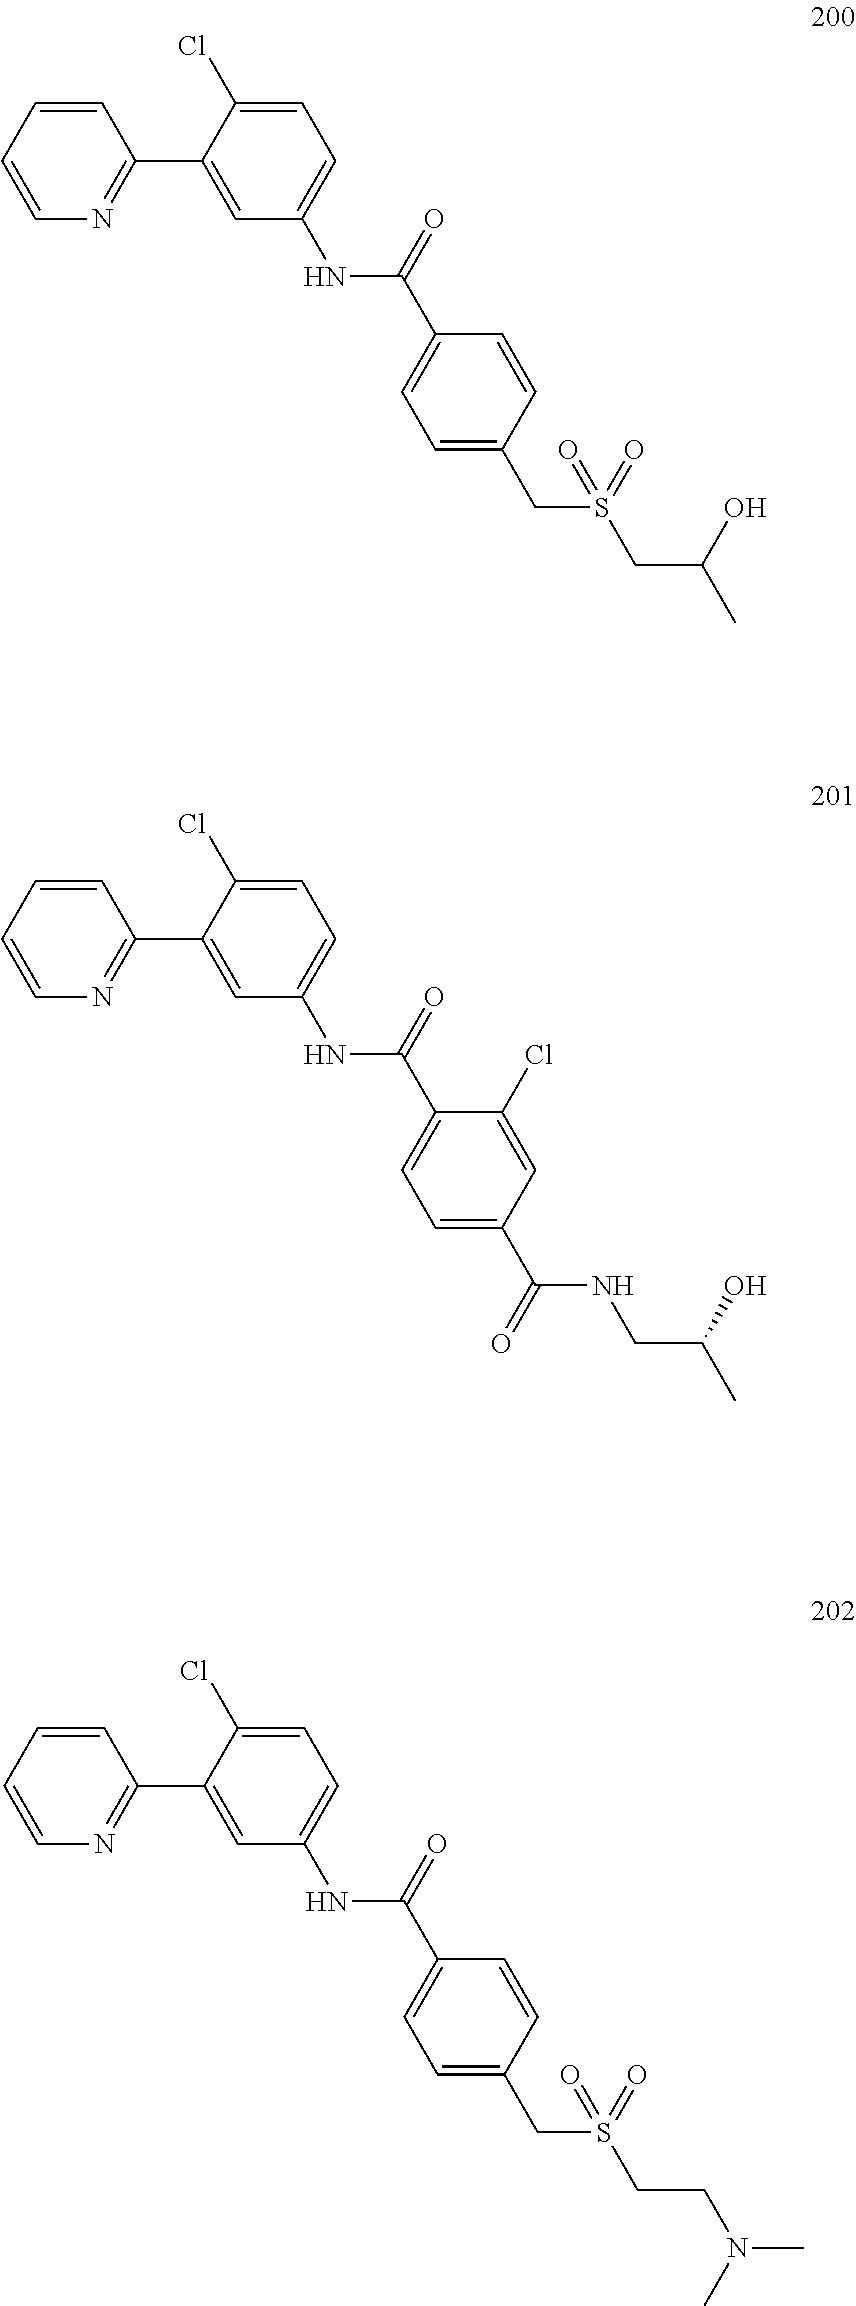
C1=CC=CN=C1C1=CC(NC(C2=CC=C(CS(CC(C)O)(=O)=O)C=C2)=O)=CC=C1Cl.C1=CC=CN=C1C1=CC(NC(C2=CC=C(C(NCC(C)O)=O)C=C2Cl)=O)=CC=C1Cl.C1=CC=CN=C1C1=CC(NC(C2=CC=C(CS(CCN(C)C)(=O)=O)C=C2)=O)=CC=C1Cl
